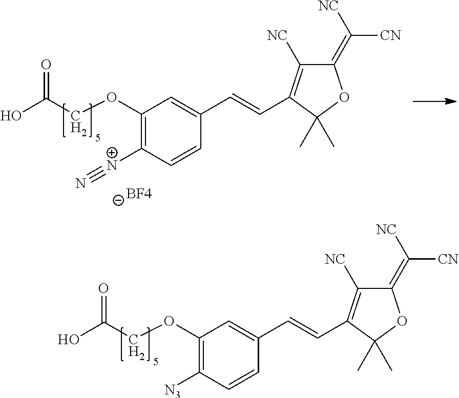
C1(OCC(O)=O)=C([N3])C=CC(C=CC2=C([NC])C(=C([NC])[CN])OC2(C)C)=C1.C1(OCC(O)=O)=C([N+]#N)C=CC(C=CC2=C([NC])C(=C([NC])[CN])OC2(C)C)=C1.[BF4]
